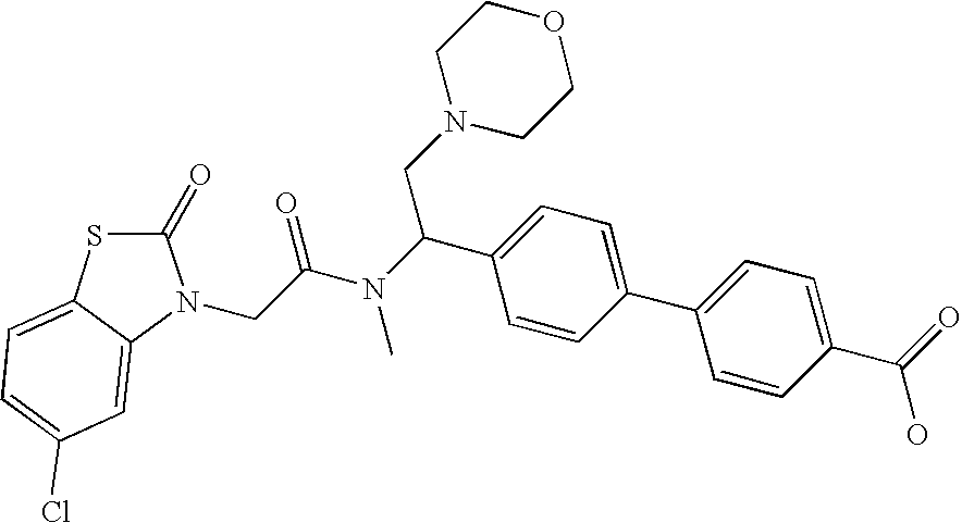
C1(=O)SC2=CC=C(Cl)C=C2N1CC(N(C(C1=CC=C(C2=CC=C(C(=O)O)C=C2)C=C1)CN1CCOCC1)C)=O
